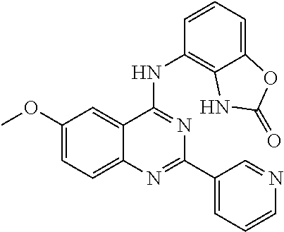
COC1=CC=C2C(=C1)C(NC1=C3C(=CC=C1)OC(=O)N3)=NC(C1=CC=CN=C1)=N2
